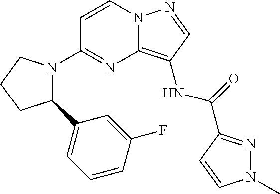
C1=CN2C(=C(NC(=O)C3=NN(C)C=C3)C=N2)N=C1N1C(C2=CC=CC(F)=C2)CCC1
